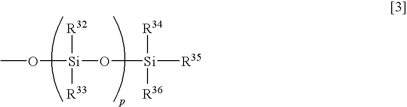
O([Si](O[Si]([R34])([R36])[R35])([R32])[R33])C
